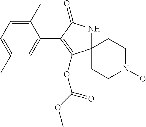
C1(C)=CC=C(C)C=C1C1=C(OC(OC)=O)C2(NC1=O)CCN(OC)CC2
